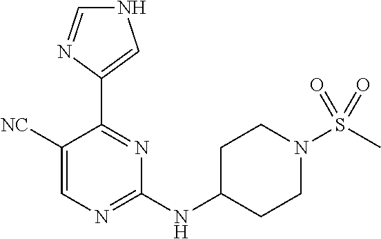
C1(NC2CCN(S(C)(=O)=O)CC2)=NC=C([NC])C(C2=CNC=N2)=N1
